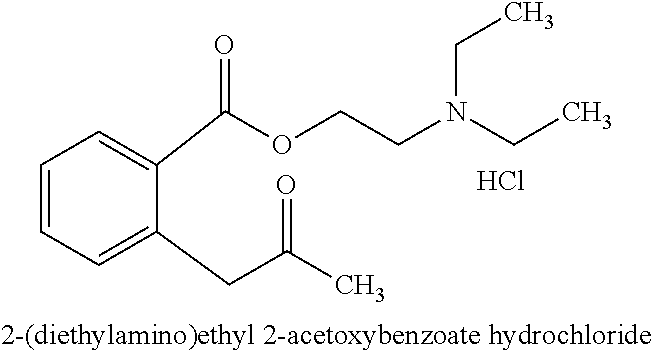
C1=CC=C(CC(C)=O)C(C(OCCN(CC)CC)=O)=C1.Cl
